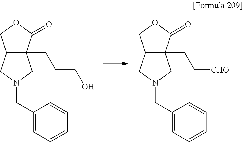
C12C(CC[CHO])(CN(CC3=CC=CC=C3)C1)C(=O)OC2.C12C(CCCO)(CN(CC3=CC=CC=C3)C1)C(=O)OC2
